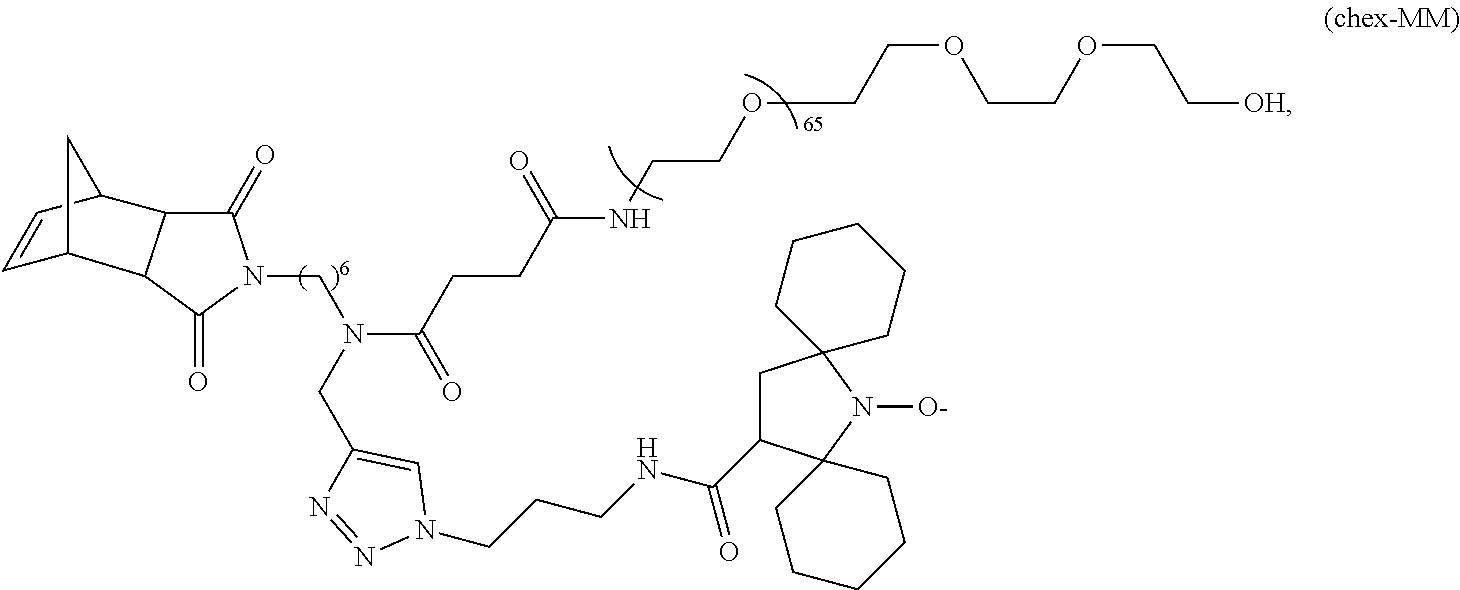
C(N(C(=O)CCC(=O)NCCOCCOCCOCC[OH])CC1=CN(CCCNC(=O)C2CC3(N([O-])C24CCCCC4)CCCCC3)N=N1)N1C(=O)C2C3C=CC(C3)C2C1=O
